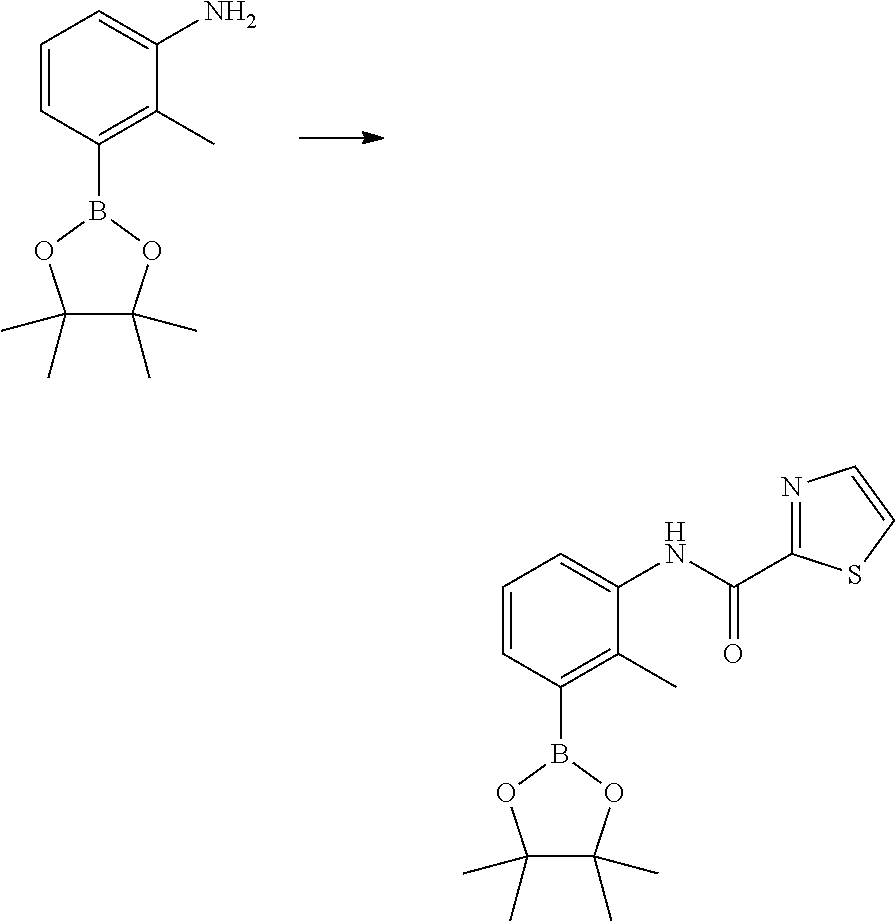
C1=CC(B2OC(C)(C)C(C)(C)O2)=C(C)C(N)=C1.C1=CC(B2OC(C)(C)C(C)(C)O2)=C(C)C(NC(=O)C2=NC=CS2)=C1
